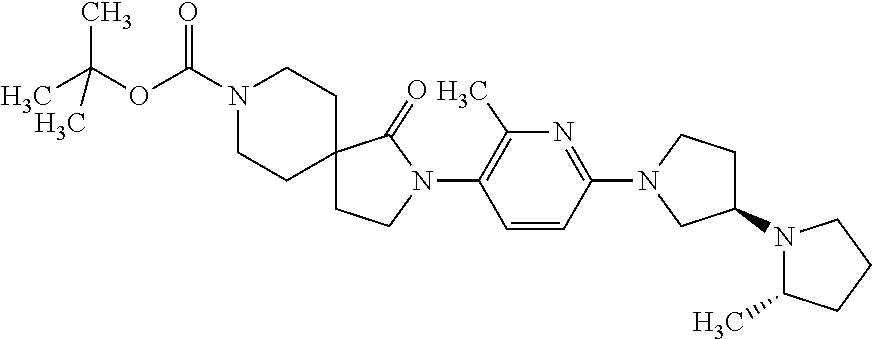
C1(N2C(C)CCC2)CCN(C2=NC(C)=C(N3CCC4(CCN(C(OC(C)(C)C)=O)CC4)C3=O)C=C2)C1
